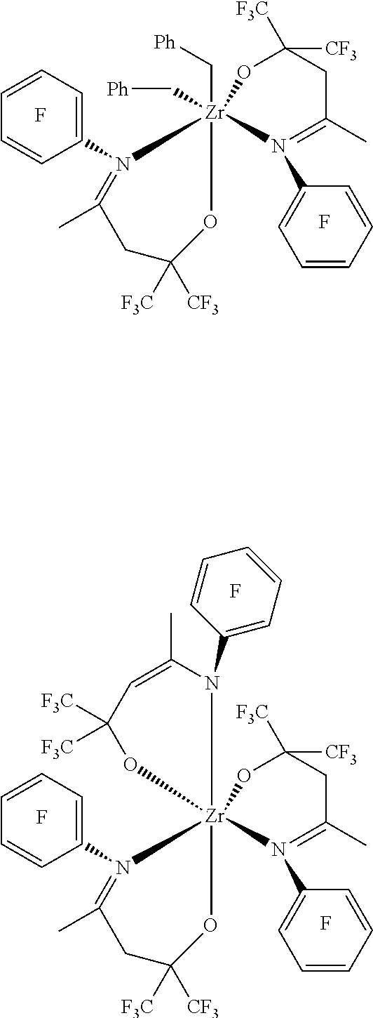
F.F.[Ph]C[Zr]12(C[Ph])(OC([CF3])([F3C])CC(C)=N1C1=CC=CC=C1)N(C1=CC=CC=C1)=C(C)CC([CF3])([F3C])O2.F.F.C1([CF3])([F3C])CC(C)=N(C2=CC=CC=C2)[Zr]23(O1)(N(C1=CC=CC=C1)=C(C)CC([CF3])([F3C])O2)N(C1=CC=CC=C1)C(C)=CC([F3C])([F3C])O3.F
